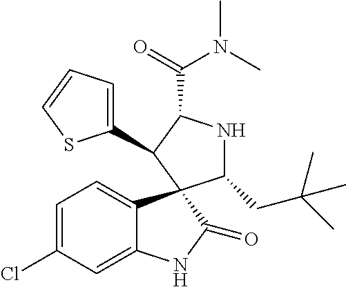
C1=C(Cl)C=C2C(=C1)C1(C(=O)N2)C(CC(C)(C)C)NC(C(=O)N(C)C)C1C1=CC=CS1
